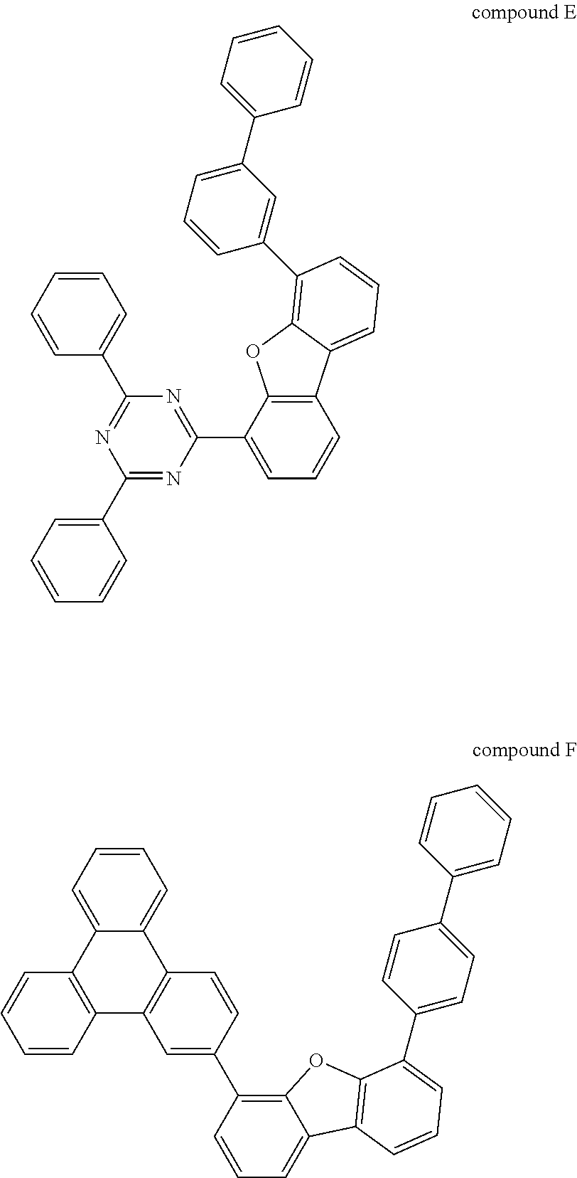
C1(C2=CC=CC=C2)=NC(C2=CC=CC3=C2OC2=C(C4=CC(C5=CC=CC=C5)=CC=C4)C=CC=C32)=NC(C2=CC=CC=C2)=N1.C1=C2C(=CC=C1)C1=C(C3=C2C=CC=C3)C=C(C2=C3C(=CC=C2)C2=C(O3)C(C3=CC=C(C4=CC=CC=C4)C=C3)=CC=C2)C=C1
